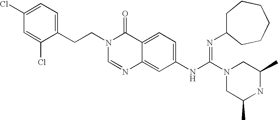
C1(Cl)=CC=C(CCN2C=NC3=CC(NC(N4CC(C)NC(C)C4)=NC4CCCCCC4)=CC=C3C2=O)C(Cl)=C1
